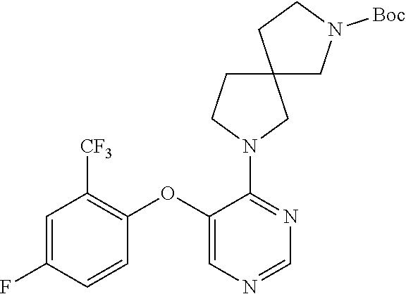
C1=C(F)C=CC(OC2=CN=CN=C2N2CC3(CC2)CN([Boc])CC3)=C1[CF3]
